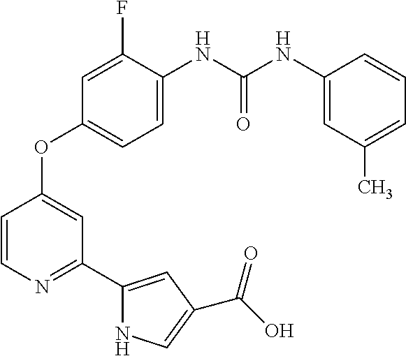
C1=C(NC(NC2=CC(C)=CC=C2)=O)C(F)=CC(OC2=CC(C3=CC(C(O)=O)=CN3)=NC=C2)=C1
